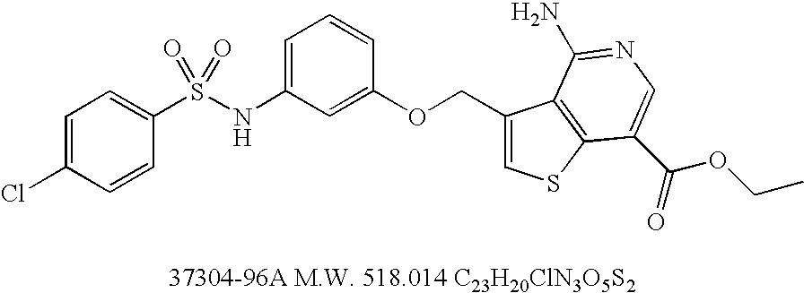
ClC1=CC=C(S(NC2=CC=CC(OCC3=CSC4=C3C(N)=NC=C4C(OCC)=O)=C2)(=O)=O)C=C1
